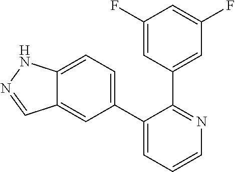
C12=CC=C(C3=CC=CN=C3C3=CC(F)=CC(F)=C3)C=C1C=NN2
